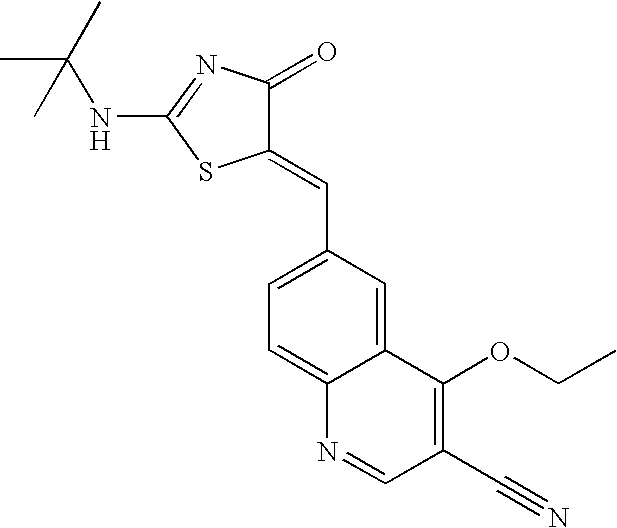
C1=C(C=C2C(=O)N=C(NC(C)(C)C)S2)C=C2C(=C1)N=CC(C#N)=C2OCC
